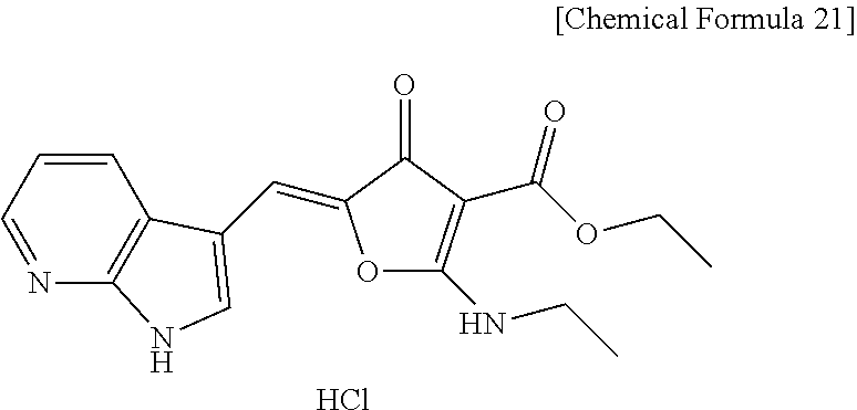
Cl.C1=CC=NC2=C1C(C=C1OC(NCC)=C(C(OCC)=O)C1=O)=CN2
